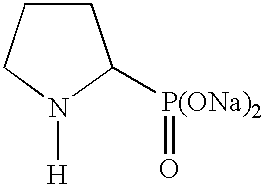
C1CCN([H])C1[P(ONa)2]=O
